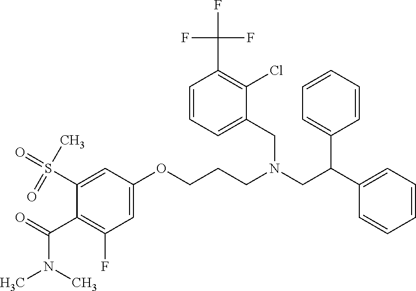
C1=CC=CC(C(C2=CC=CC=C2)CN(CC2=CC=CC(C(F)(F)F)=C2Cl)CCCOC2=CC(F)=C(C(=O)N(C)C)C(S(=O)(C)=O)=C2)=C1
